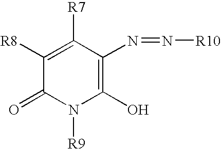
C1([R8])=C([R7])C(N=N[R10])=C(O)N([R9])C1=O
